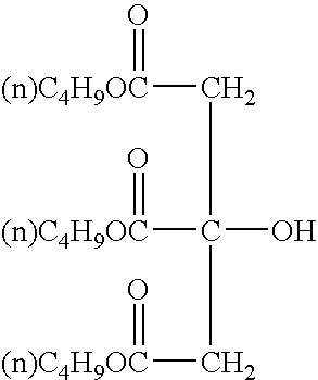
[(n)C4H9OC](CC(O)([(n)C4H9OC]=O)C[(n)C4H9OC]=O)=O
